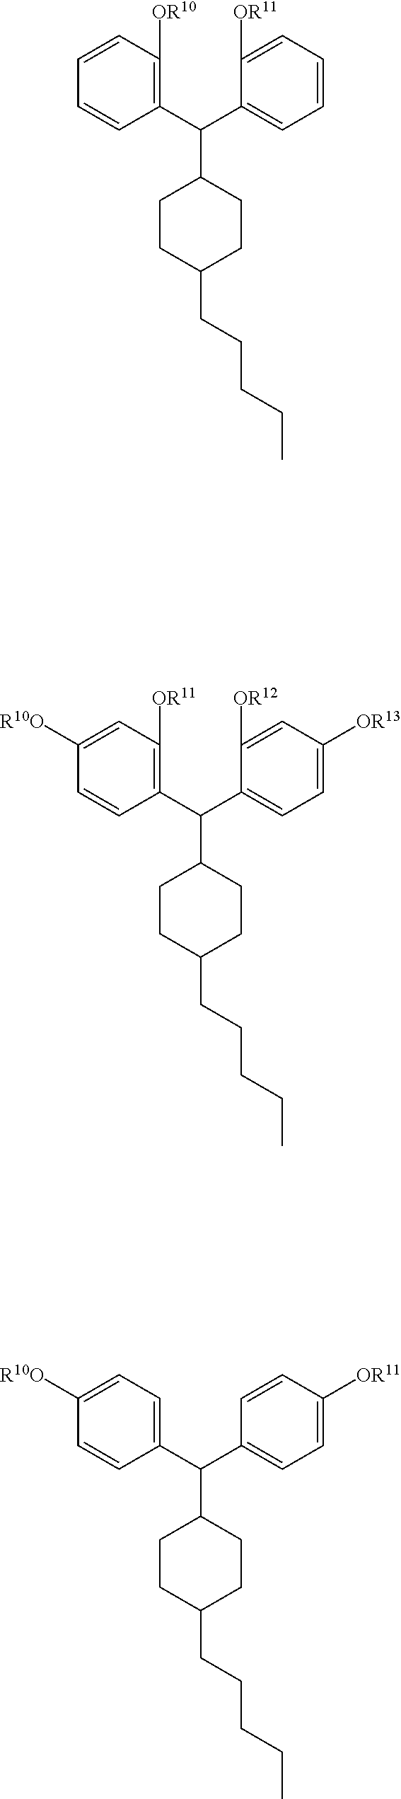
C1(C(C2=CC=C([R10O])C=C2)C2CCC(CCCCC)CC2)=CC=C([OR11])C=C1.C1(C(C2=C([OR10])C=CC=C2)C2CCC(CCCCC)CC2)=CC=CC=C1[OR11].C1=C(C(C2=C([OR11])C=C([R10O])C=C2)C2CCC(CCCCC)CC2)C([OR12])=CC([OR13])=C1
